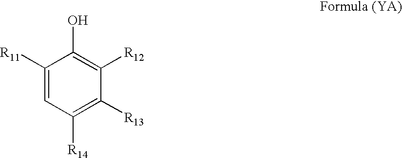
C1([R11])=CC([R14])=C([R13])C([R12])=C1O
